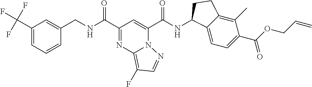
C1=CC=C(C(F)(F)F)C=C1CNC(C1=NC2=C(F)C=NN2C(C(NC2C3=CC=C(C(=O)OCC=C)C(C)=C3CC2)=O)=C1)=O
